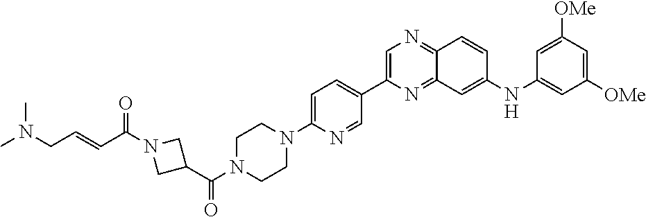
C1=C(C2=CC=C(N3CCN(C(C4CN(C(C=CCN(C)C)=O)C4)=O)CC3)N=C2)N=C2C(=N1)C=CC(NC1=CC([OMe])=CC([OMe])=C1)=C2
